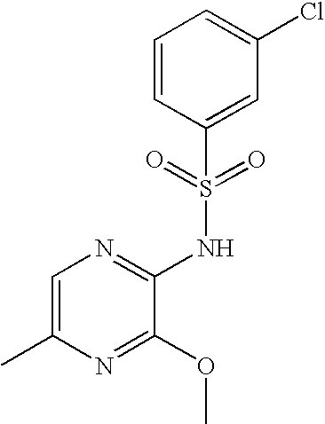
C1=C(C)N=C(OC)C(NS(C2=CC(Cl)=CC=C2)(=O)=O)=N1
